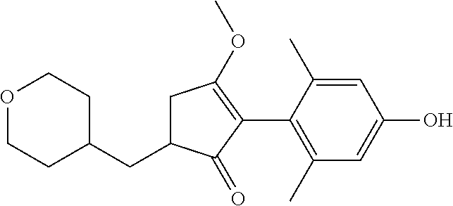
C1C(CC2CCOCC2)C(=O)C(C2=C(C)C=C(O)C=C2C)=C1OC
